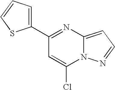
C1(C2=NC3=CC=NN3C(Cl)=C2)=CC=CS1
